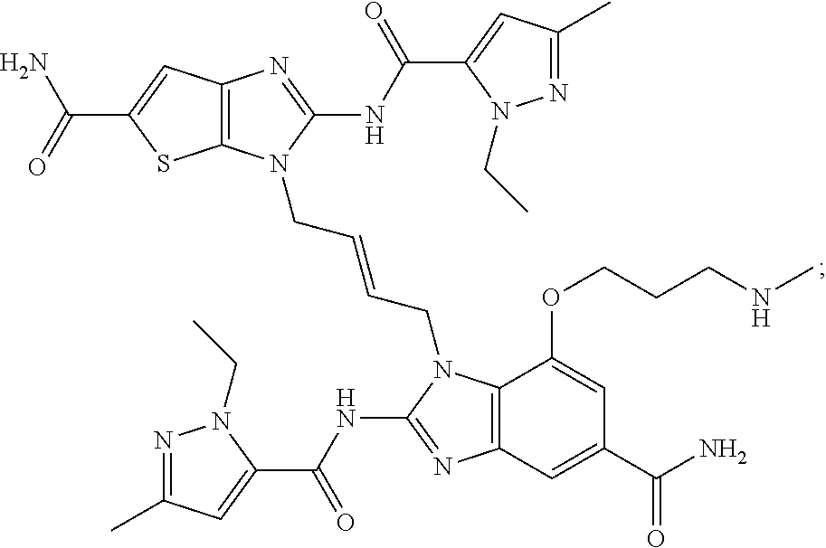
C12=C(N=C(NC(C3=CC(C)=NN3CC)=O)N1CC=CCN1C3=C(N=C1NC(C1=CC(C)=NN1CC)=O)C=C(C(N)=O)C=C3OCCCNC)C=C(C(=O)N)S2
